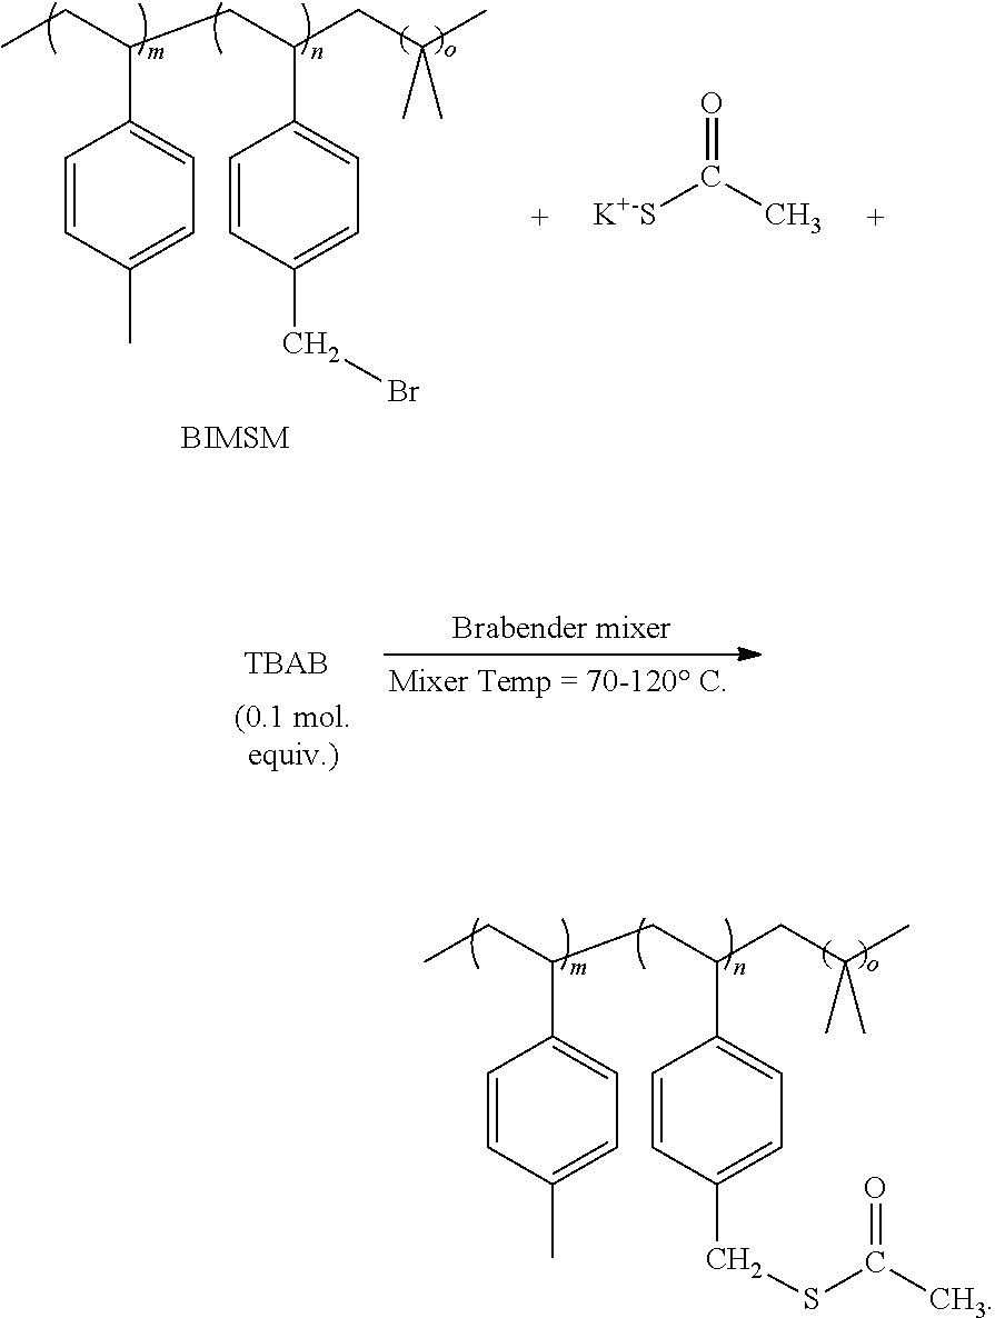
C1=CC(C)=CC=C1C(CC)CC(CC(C)(C)C)C1=CC=C(CSC(C)=O)C=C1.C1=CC(C)=CC=C1C(CC)CC(CC(C)(C)C)C1=CC=C(CBr)C=C1.[BIMSM].[K+-S]C(C)=O
